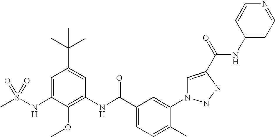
CS(NC1=CC(C(C)(C)C)=CC(NC(C2=CC=C(C)C(N3C=C(C(=O)NC4=CC=NC=C4)NN3)=C2)=O)=C1OC)(=O)=O
